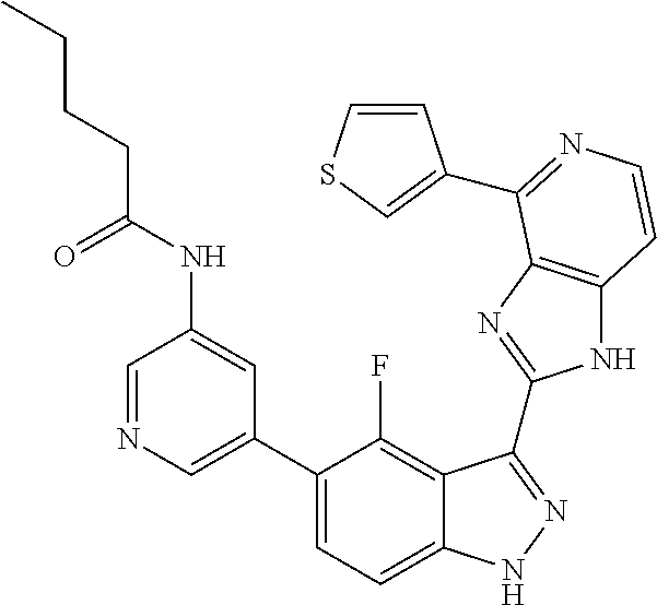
C1=C(C2=CC=C3C(=C2F)C(C2=NC4=C(N2)C=CN=C4C2=CSC=C2)=NN3)C=C(NC(=O)CCCC)C=N1
